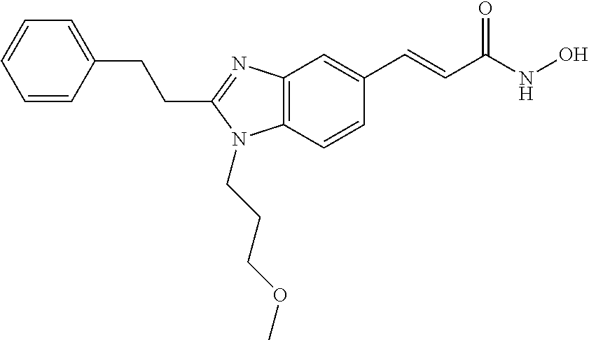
C1=CC(CCC2=NC3=C(N2CCCOC)C=CC(C=CC(NO)=O)=C3)=CC=C1
